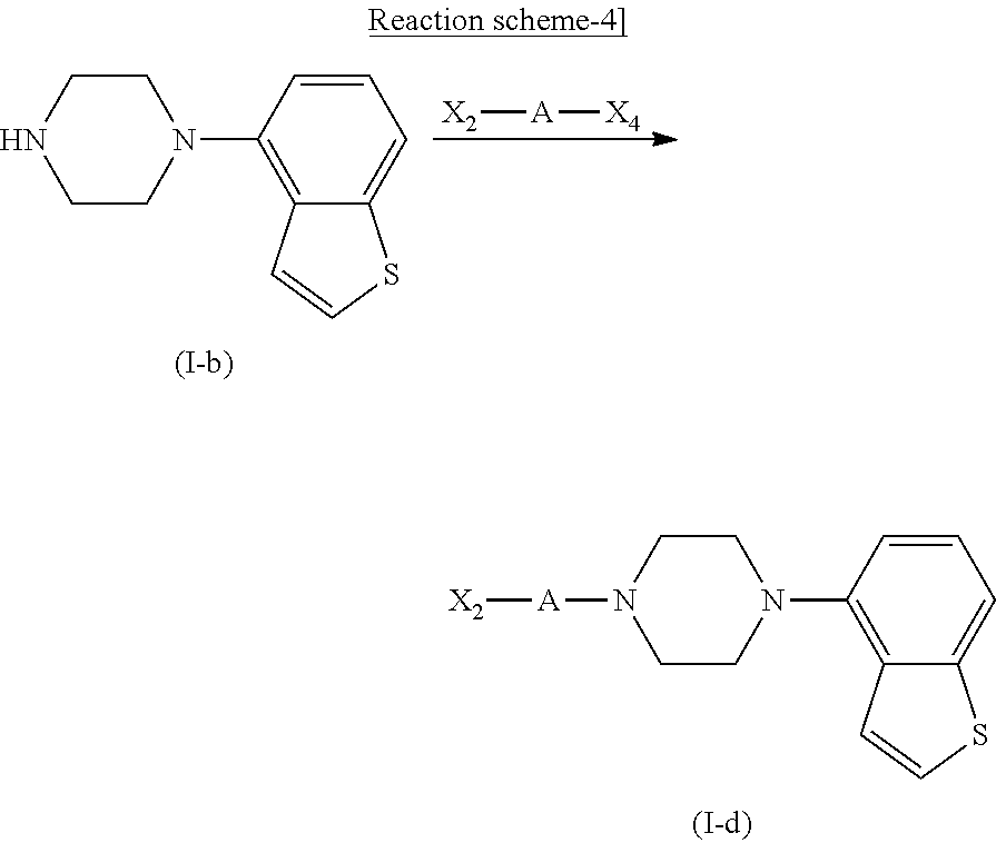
C1CN([A][X2])CCN1C1=C2C(=CC=C1)SC=C2.C1CNCCN1C1=C2C(=CC=C1)SC=C2.[X2][A][X4]
